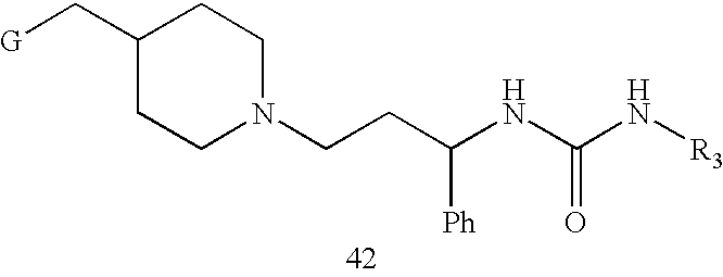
C1(C[G])CCN(CCC(NC(N[R3])=O)[Ph])CC1
